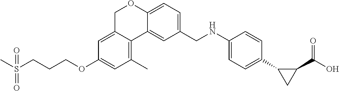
CS(CCCOC1=CC(C)=C2C(=C1)COC1=CC=C(CNC3=CC=C(C4CC4C(O)=O)C=C3)C=C12)(=O)=O
